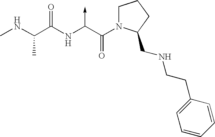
C(NC)(C(NC(C(N1CCCC1CNCCC1=CC=CC=C1)=O)->C)=O)C
